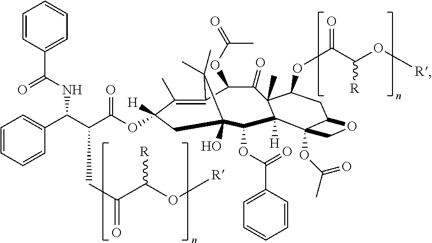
C1(C)=C2C(OC(=O)C)C(=O)C3(C)C([H])(C(OC(C4=CC=CC=C4)=O)C(O)(CC1([H])OC(C(C(C1=CC=CC=C1)NC(C1=CC=CC=C1)=O)CC(C(O[R])[R])=O)=O)C2(C)C)C1(OC(C)=O)C(CC3OC(C(O[R])[R])=O)OC1
